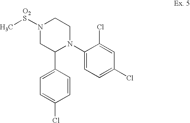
C1=C(Cl)C=CC(C2N(C3=CC=C(Cl)C=C3Cl)CCN([O2S]C)C2)=C1
